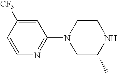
C1=CC([CF3])=CC(N2CC(C)NCC2)=N1
